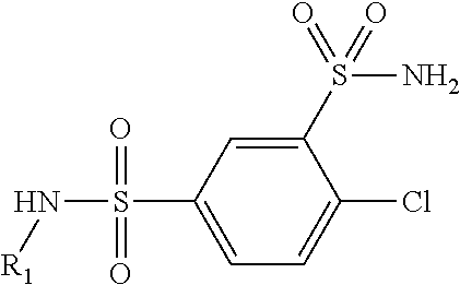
C1(S(N)(=O)=O)=CC(S(N[R1])(=O)=O)=CC=C1Cl
